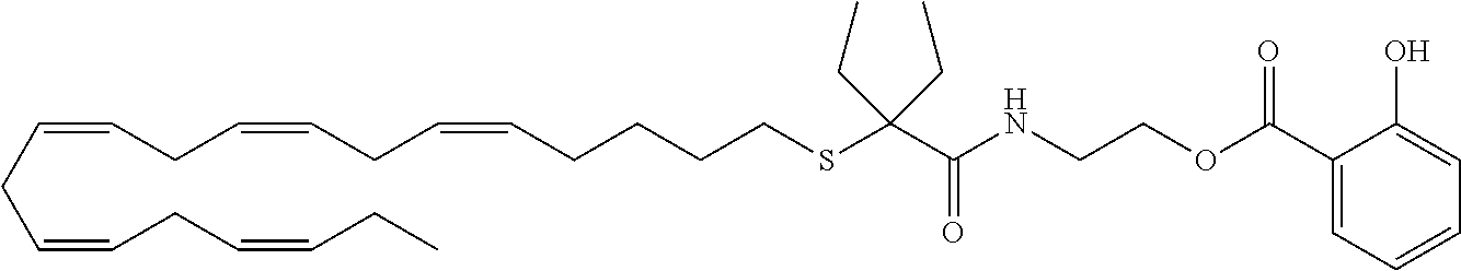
O=C(NCCOC(=O)C1=CC=CC=C1O)C(SCCCCC=CCC=CCC=CCC=CCC=CCC)(CC)CC
